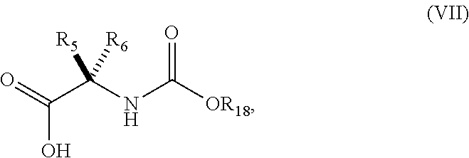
OC(C(NC(=O)[OR18])([R5])[R6])=O
